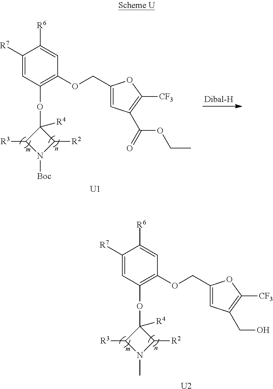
C1([R7])=CC(OC2([R4])C([R3])N(C)C2[R2])=C(OCC2=CC(CO)=C([CF3])O2)C=C1[R6].[U2].C1([R7])=CC(OC2([R4])C([R3])N([Boc])C2[R2])=C(OCC2=CC(C(OCC)=O)=C([CF3])O2)C=C1[R6].[U1]
